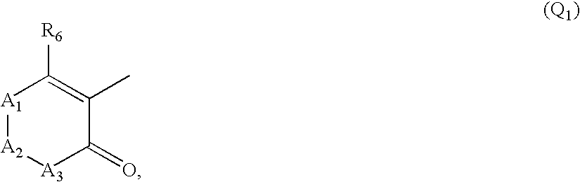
[A1]1[A2][A3]C(=O)C(C)=C1[R6]
